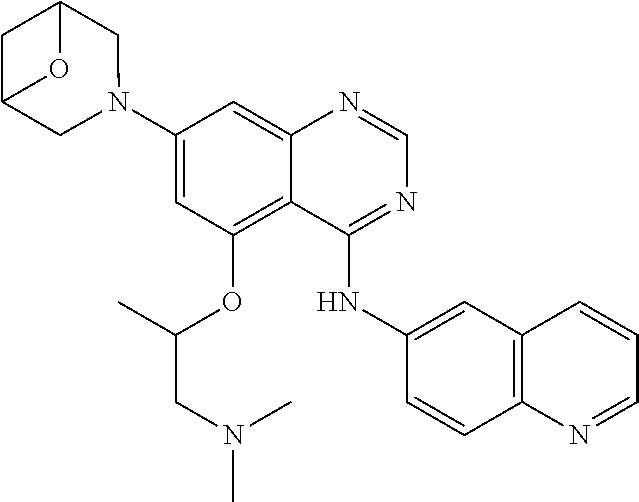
C1=NC2=CC(N3CC4CC(C3)O4)=CC(OC(C)CN(C)C)=C2C(NC2=CC3=C(N=CC=C3)C=C2)=N1
